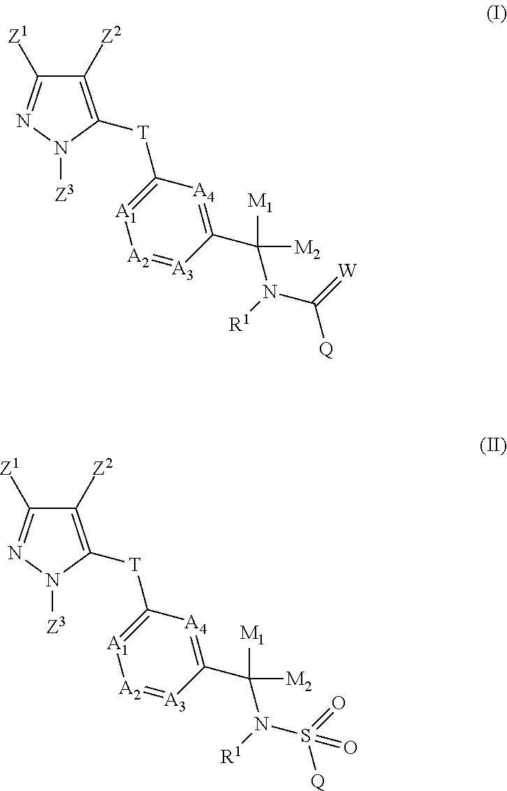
C1([Z2])=C([T]C2=[A1][A2]=[A3]C(C([M2])([M1])N(C([Q])=[W])[R1])=[A4]2)N([Z3])N=C1[Z1].C1([Z2])=C([T]C2=[A1][A2]=[A3]C(C([M2])([M1])N(S([Q])(=O)=O)[R1])=[A4]2)N([Z3])N=C1[Z1]
